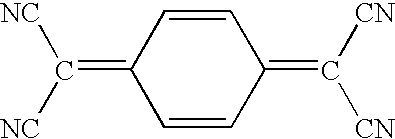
C1=CC(=C([NC])[NC])C=CC1=C([CN])[CN]
